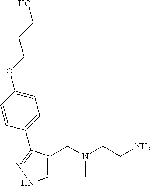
C1=C(CN(CCN)C)C(C2=CC=C(OCCCO)C=C2)=NN1
